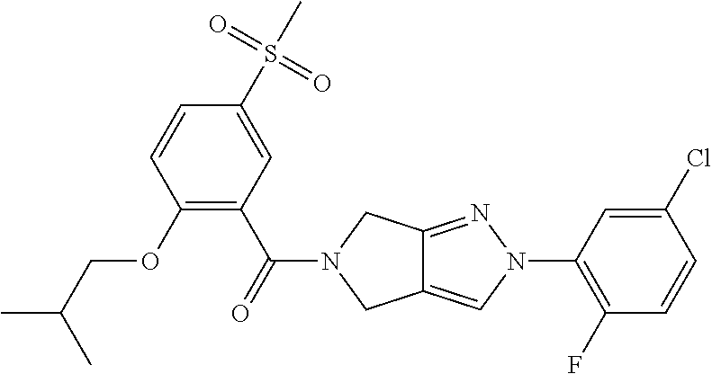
O(C1=C(C(=O)N2CC3=CN(C4=C(F)C=CC(Cl)=C4)N=C3C2)C=C(S(C)(=O)=O)C=C1)CC(C)C
